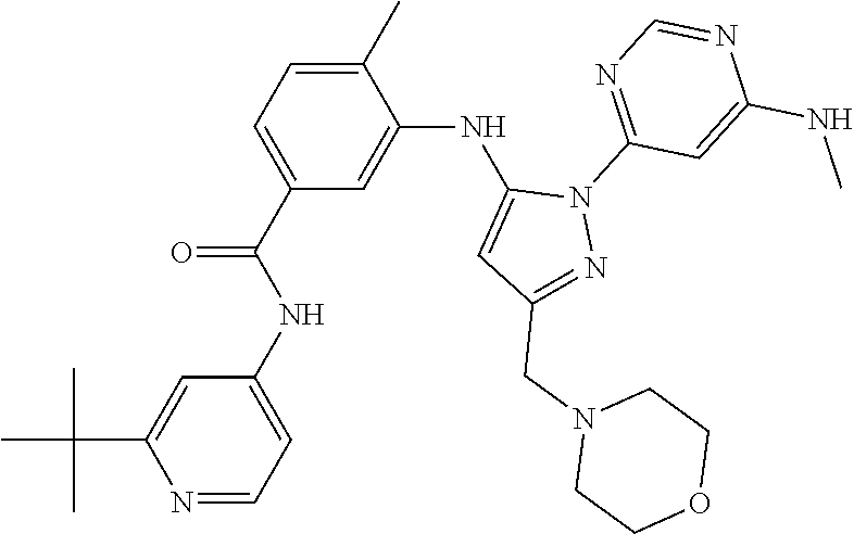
N1=CC=C(NC(C2=CC=C(C)C(NC3=CC(CN4CCOCC4)=NN3C3=NC=NC(NC)=C3)=C2)=O)C=C1C(C)(C)C
